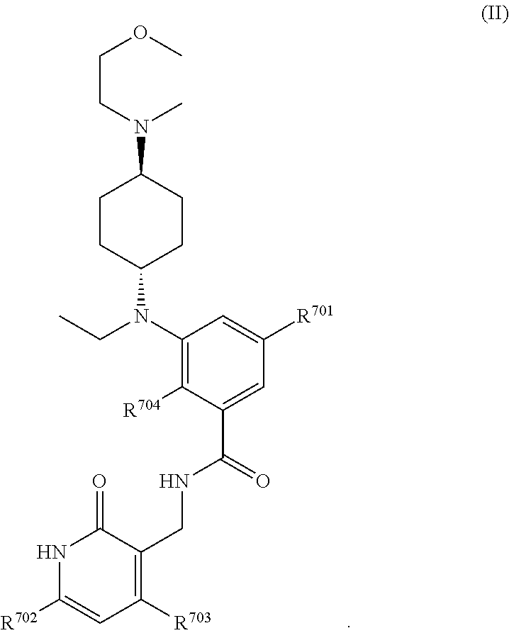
[R701]C1=CC(N(CC)C2CCC(N(C)CCOC)CC2)=C([R704])C(C(=O)NCC2=C([R703])C=C([R702])NC2=O)=C1
